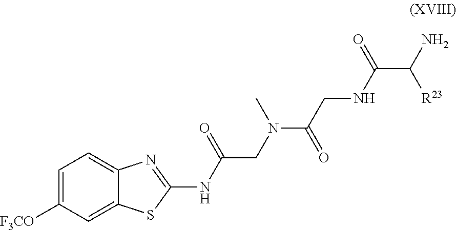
C1=C2C(=CC=C1[F3CO])N=C(NC(CN(C)C(CNC(C(N)[R23])=O)=O)=O)S2
